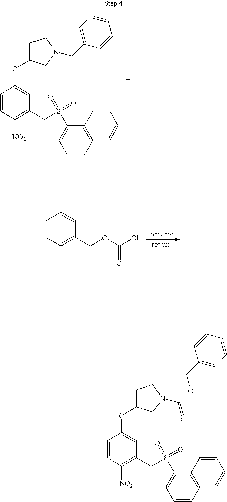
C1=CC=C(COC(Cl)=O)C=C1.C1=CC([NO2])=C(CS(C2=CC=CC3=C2C=CC=C3)(=O)=O)C=C1OC1CCN(CC2=CC=CC=C2)C1.C1=CC([NO2])=C(CS(C2=CC=CC3=C2C=CC=C3)(=O)=O)C=C1OC1CCN(C(OCC2=CC=CC=C2)=O)C1
